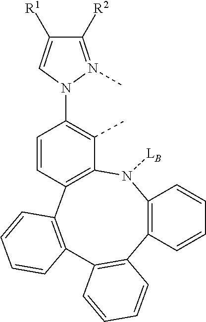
C12=C(N([LB])C3=C(C4=C(C=CC=C4)C4=C1C=CC=C4)C=CC(N1N(C)=C([R2])C([R1])=C1)=C3C)C=CC=C2
